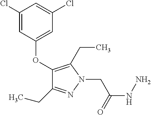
C1(OC2=CC(Cl)=CC(Cl)=C2)=C(CC)N(CC(=O)NN)N=C1CC
